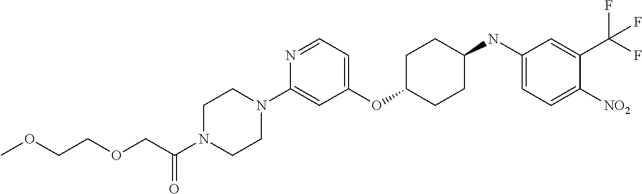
C1(OC2CCC(NC3=CC=C([NO2])C(C(F)(F)F)=C3)CC2)=CC=NC(N2CCN(C(COCCOC)=O)CC2)=C1
